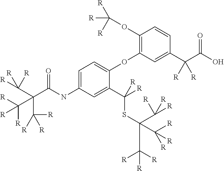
C1=C(NC(C(C([R])([R])[R])(C([R])([R])[R])C([R])([R])[R])=O)C=C(C([R])(SC(C([R])([R])[R])(C([R])([R])[R])C([R])([R])[R])[R])C(OC2=C(OC([R])([R])[R])C=CC(C(C(O)=O)([R])[R])=C2)=C1
